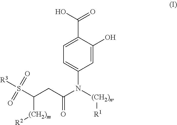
C1=C(N([(CH2)n][R1])C(CC(S([R3])(=O)=O)[(CH2)m][R2])=O)C=C(O)C(C(O)=O)=C1
